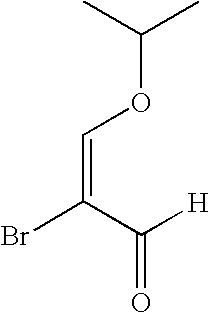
C(=C(C([H])=O)Br)OC(C)C
